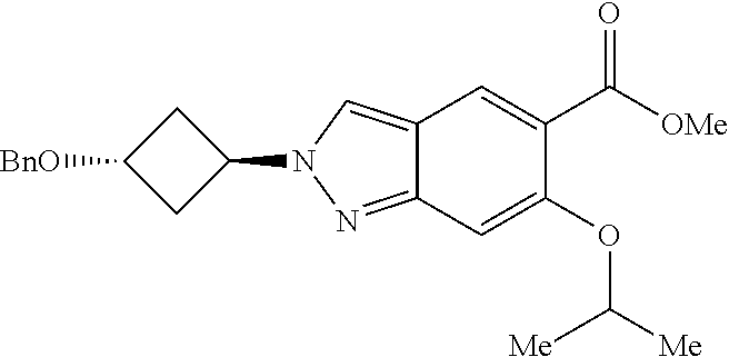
C12=CN(C3CC([BnO])C3)N=C1C=C(OC([Me])[Me])C(C([OMe])=O)=C2
